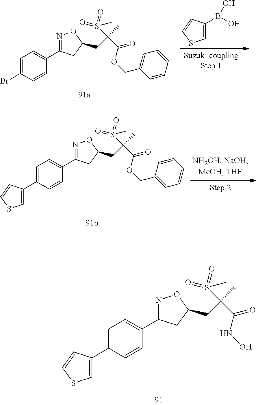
C1=C(B(O)O)C=CS1.C1=C(Br)C=CC(C2=NOC(CC(C(=O)OCC3=CC=CC=C3)(C)S(=O)(=O)C)C2)=C1.C1=C(C2=CSC=C2)C=CC(C2=NOC(CC(C(=O)OCC3=CC=CC=C3)(C)S(=O)(=O)C)C2)=C1.C1=C(C2=CSC=C2)C=CC(C2=NOC(CC(C(=O)NO)(C)S(=O)(=O)C)C2)=C1
